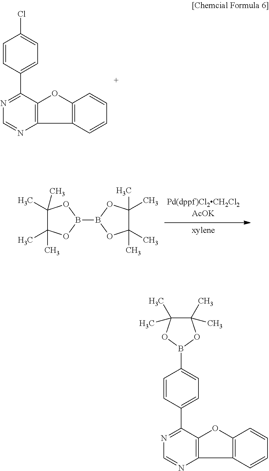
C1=CC(C2=NC=NC3=C2OC2=C3C=CC=C2)=CC=C1B1OC(C)(C)C(C)(C)O1.C1=CC(C2=NC=NC3=C2OC2=C3C=CC=C2)=CC=C1Cl.C1(C)(C)C(C)(C)OB(B2OC(C)(C)C(C)(C)O2)O1
